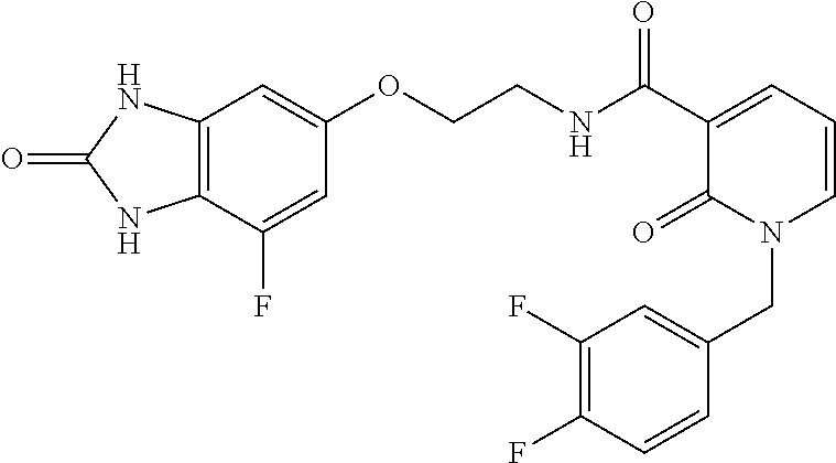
C12=C(C(F)=CC(OCCNC(C3=CC=CN(CC4=CC(F)=C(F)C=C4)C3=O)=O)=C1)NC(=O)N2
